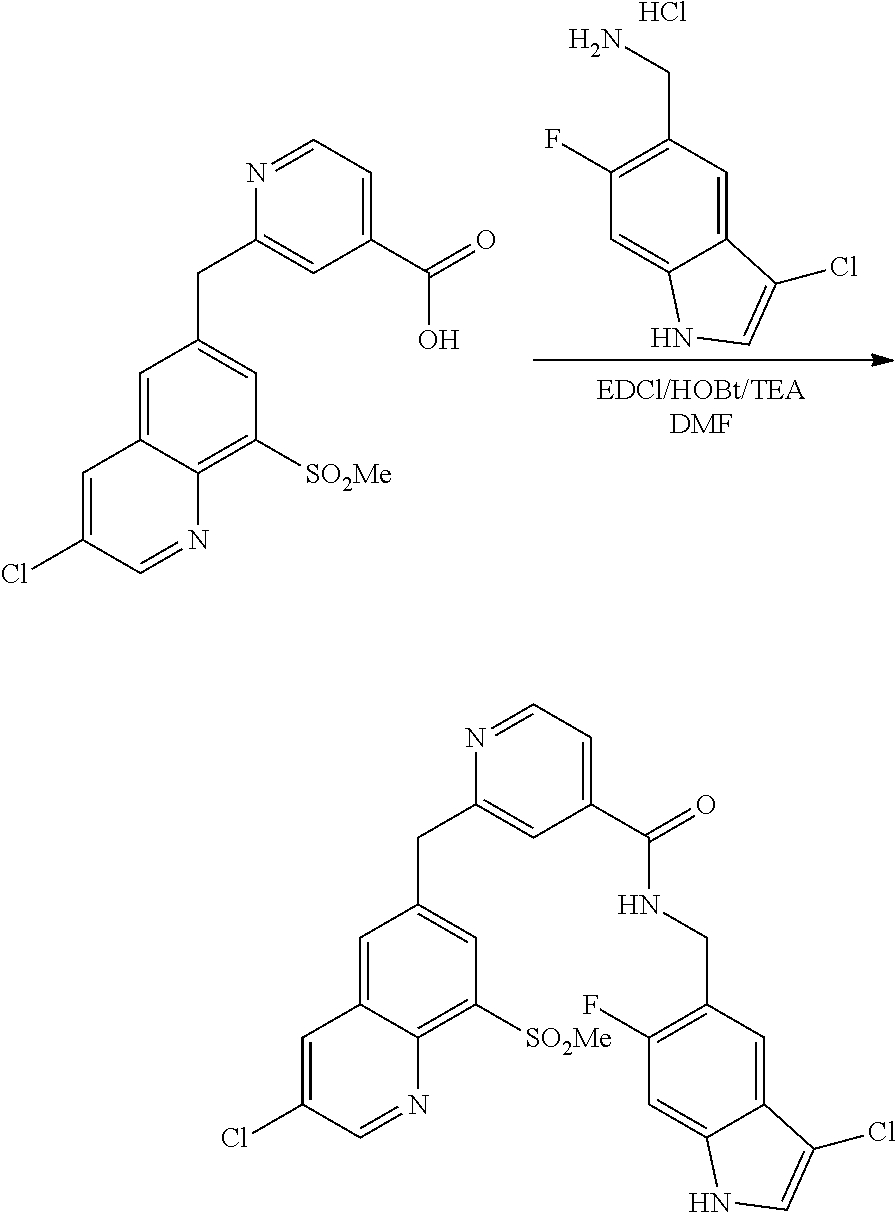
NCC1=C(F)C=C2C(=C1)C(Cl)=CN2.Cl.C1(Cl)=CC2=CC(CC3=CC(C(=O)O)=CC=N3)=CC([SO2Me])=C2N=C1.C1(Cl)=CC2=CC(CC3=CC(C(=O)NCC4=C(F)C=C5C(=C4)C(Cl)=CN5)=CC=N3)=CC([SO2Me])=C2N=C1
